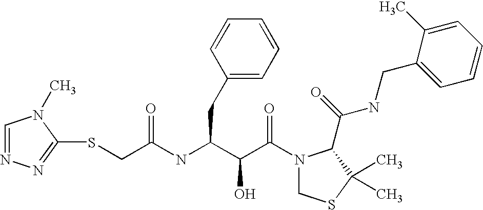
C(NC(C(C(N1CSC(C)(C)C1C(NCC1=CC=CC=C1C)=O)=O)O)CC1=CC=CC=C1)(=O)CSC1=NN=CN1C
